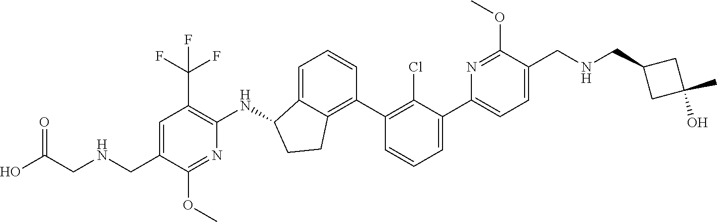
C1(CNCC(O)=O)=CC(C(F)(F)F)=C(NC2C3=CC=CC(C4=C(Cl)C(C5=CC=C(CNCC6CC(O)(C)C6)C(OC)=N5)=CC=C4)=C3CC2)N=C1OC
